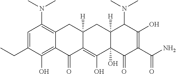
CN(C)C1=C2C(=C(O)C(CC)=C1)C(=O)C1=C(O)C3(O)C([H])(CC1([H])C2)C(N(C)C)C(O)=C(C(N)=O)C3=O
